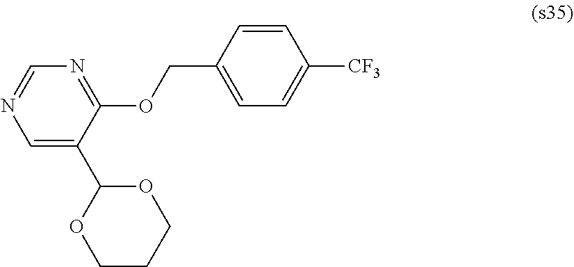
C1=C(C2OCCCO2)C(OCC2=CC=C([CF3])C=C2)=NC=N1
